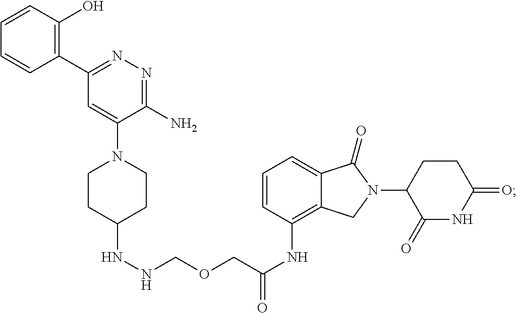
C(NC1=C2C(=CC=C1)C(=O)N(C1CCC(=O)NC1=O)C2)(=O)COCNNC1CCN(C2=CC(C3=C(O)C=CC=C3)=NN=C2N)CC1
